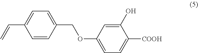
C1=CC(COC2=CC=C([COOH])C(O)=C2)=CC=C1C=C
